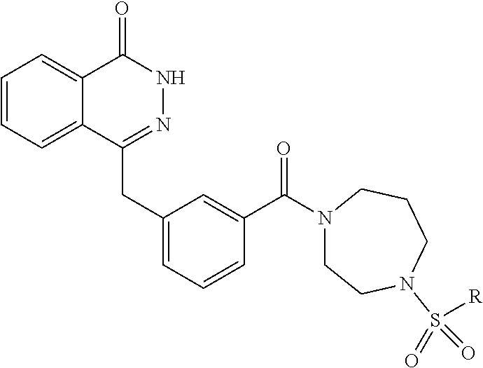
C1=CC=C2C(=C1)C(=O)NN=C2CC1=CC=CC(C(=O)N2CCN(S(=O)(=O)[R])CCC2)=C1
